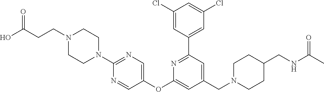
C1(Cl)=CC(C2=NC(OC3=CN=C(N4CCN(CCC(O)=O)CC4)N=C3)=CC(CN3CCC(CNC(C)=O)CC3)=C2)=CC(Cl)=C1
